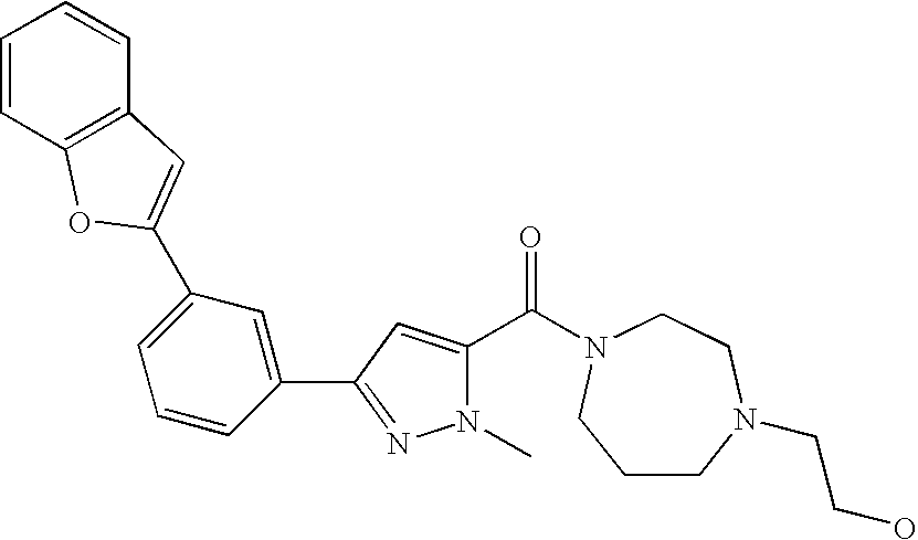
C1(C2=CC(C3=CC4=C(C=CC=C4)O3)=CC=C2)=NN(C)C(C(=O)N2CCN(CCO)CCC2)=C1
